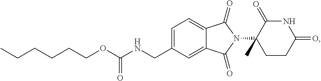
C1=C(CNC(OCCCCCC)=O)C=C2C(=C1)C(=O)N(C1(C)CCC(=O)NC1=O)C2=O
